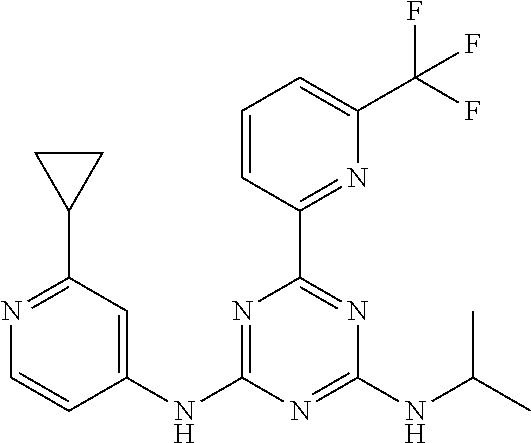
C1(NC2=NC(C3=NC(C(F)(F)F)=CC=C3)=NC(NC(C)C)=N2)=CC(C2CC2)=NC=C1
